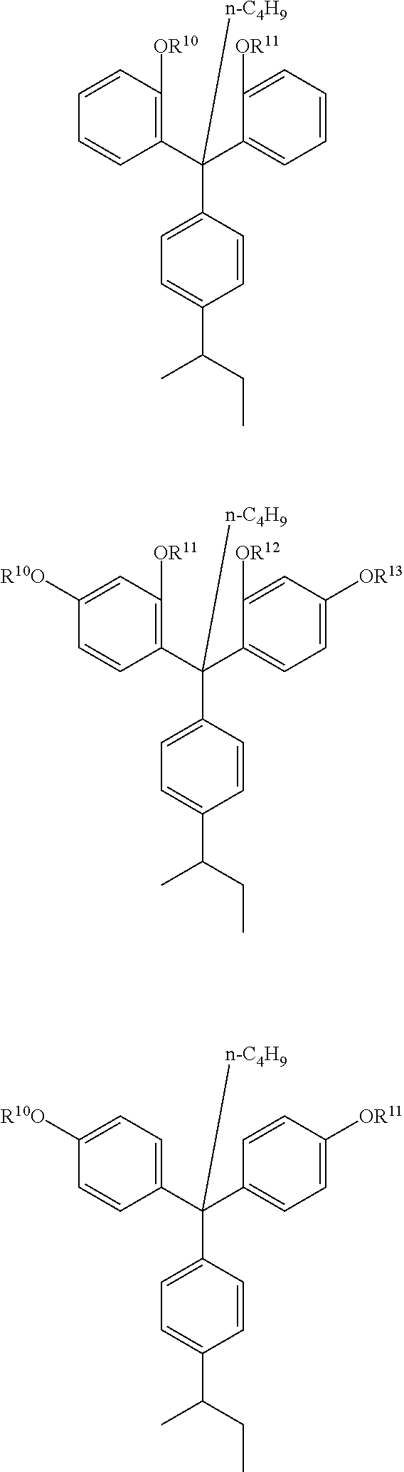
C1(C(C2=CC=CC=C2[OR11])(C2=CC=C(C(CC)C)C=C2)[n-C4H9])=C([OR10])C=CC=C1.C1(C(C2=CC=C([OR13])C=C2[OR12])(C2=CC=C(C(CC)C)C=C2)[n-C4H9])=C([OR11])C=C([R10O])C=C1.C1(C(C2=CC=C([OR11])C=C2)(C2=CC=C(C(CC)C)C=C2)[n-C4H9])=CC=C([R10O])C=C1
